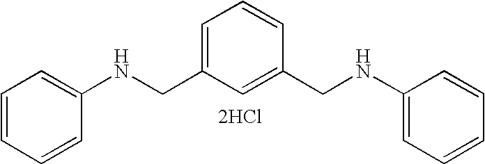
C1=CC=CC(NCC2=CC=CC(CNC3=CC=CC=C3)=C2)=C1.[2HCl]
